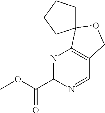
N1=C(C(OC)=O)N=CC2=C1C1(OC2)CCCC1
